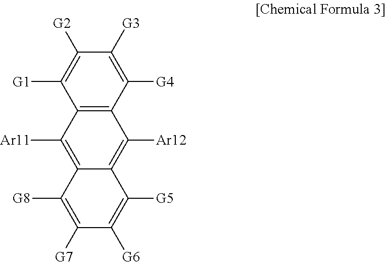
C12=C(C([G4])=C([G3])C([G2])=C1[G1])C([Ar12])=C1C(=C2[Ar11])C([G8])=C([G7])C([G6])=C1[G5]
